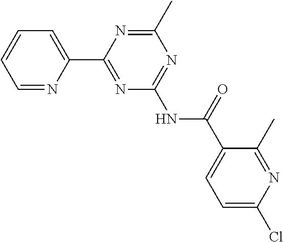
C1=NC(C2=NC(NC(=O)C3=CC=C(Cl)N=C3C)=NC(C)=N2)=CC=C1
